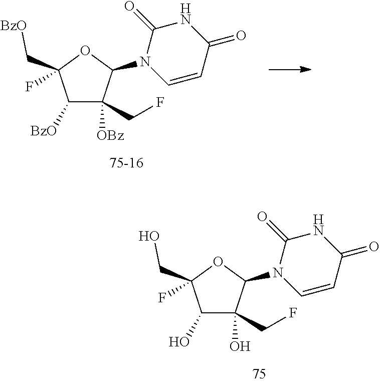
C1([BzO])C([OBz])(CF)C(N2C=CC(=O)NC2=O)OC1(C[BzO])F.C1(O)C(O)(CF)C(N2C=CC(=O)NC2=O)OC1(CO)F
